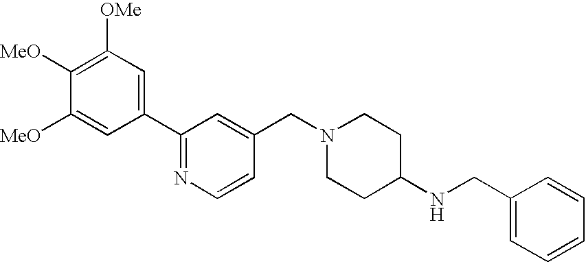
C1([OMe])=C([MeO])C([MeO])=CC(C2=NC=CC(CN3CCC(NCC4=CC=CC=C4)CC3)=C2)=C1
